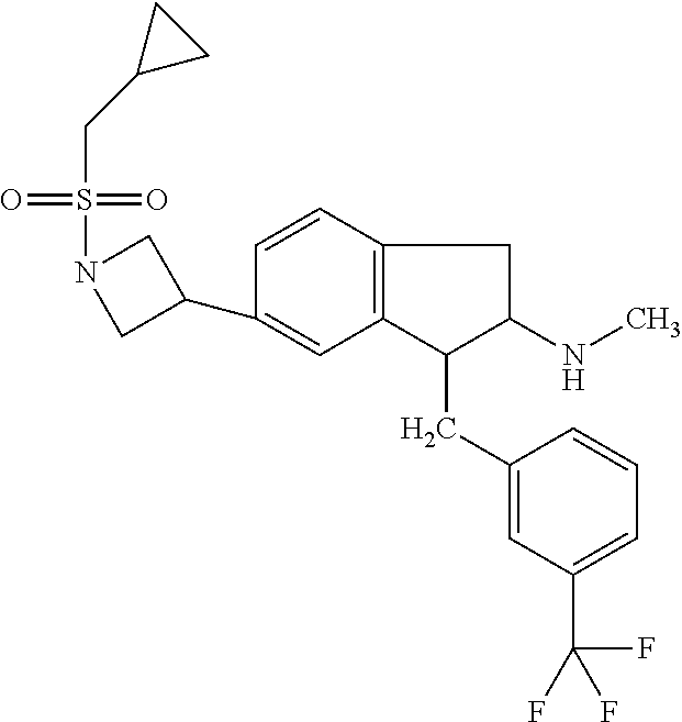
C1(C2CN(S(=O)(=O)CC3CC3)C2)=CC2=C(C=C1)CC(NC)C2CC1=CC(C(F)(F)F)=CC=C1
